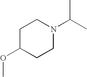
C1C(OC)CCN(C(C)C)C1
